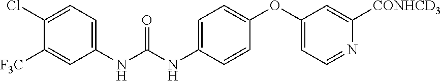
C1(NC(NC2=CC=C(OC3=CC=NC([CONHCD3])=C3)C=C2)=O)=CC=C(Cl)C([F3C])=C1
